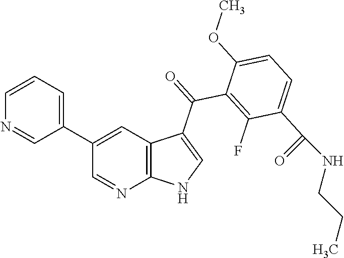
C1(C2=CC=CN=C2)=CC2=C(N=C1)NC=C2C(=O)C1=C(F)C(C(NCCC)=O)=CC=C1OC
